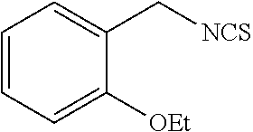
C1([OEt])=CC=CC=C1C[NCS]
